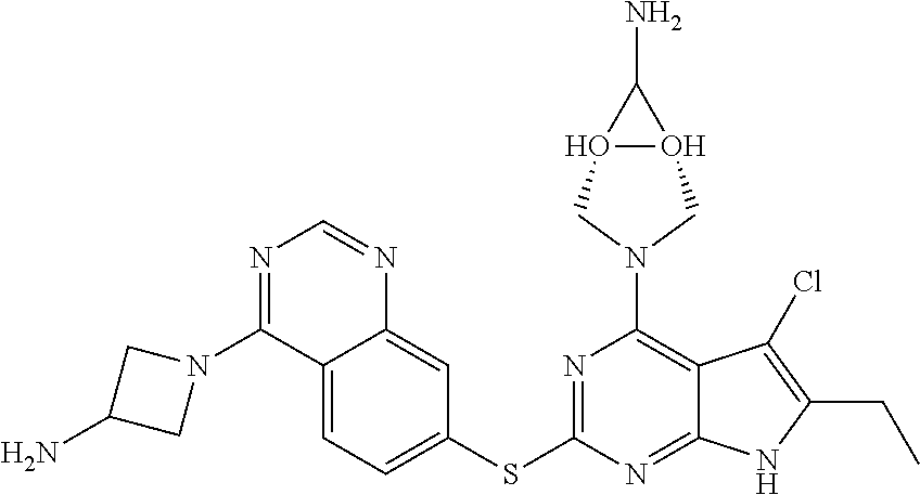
C12=CC=C(SC3=NC(N4CO5O(C4)C5N)=C4C(=N3)NC(CC)=C4Cl)C=C1N=CN=C2N1CC(N)C1
